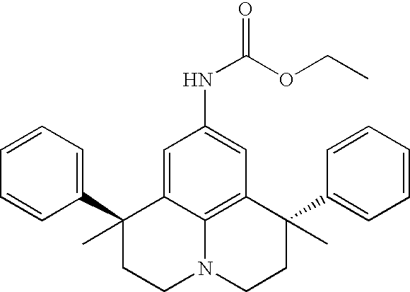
C1=CC=C(C2(C)CCN3C4=C(C(C5=CC=CC=C5)(C)CC3)C=C(NC(=O)OCC)C=C24)C=C1
